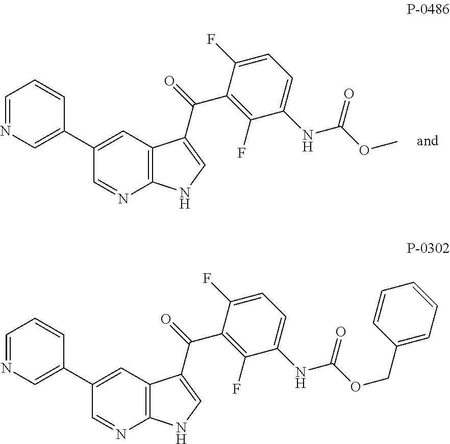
C12=C(C=C(C3=CN=CC=C3)C=N1)C(C(=O)C1=C(F)C(NC(OC)=O)=CC=C1F)=CN2.C12=C(C=C(C3=CN=CC=C3)C=N1)C(C(=O)C1=C(F)C(NC(OCC3=CC=CC=C3)=O)=CC=C1F)=CN2
